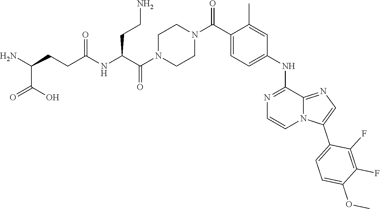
C(C(NC(CCC(N)C(O)=O)=O)CCN)(N1CCN(C(C2=CC=C(NC3=NC=CN4C(C5=CC=C(OC)C(F)=C5F)=CN=C43)C=C2C)=O)CC1)=O
